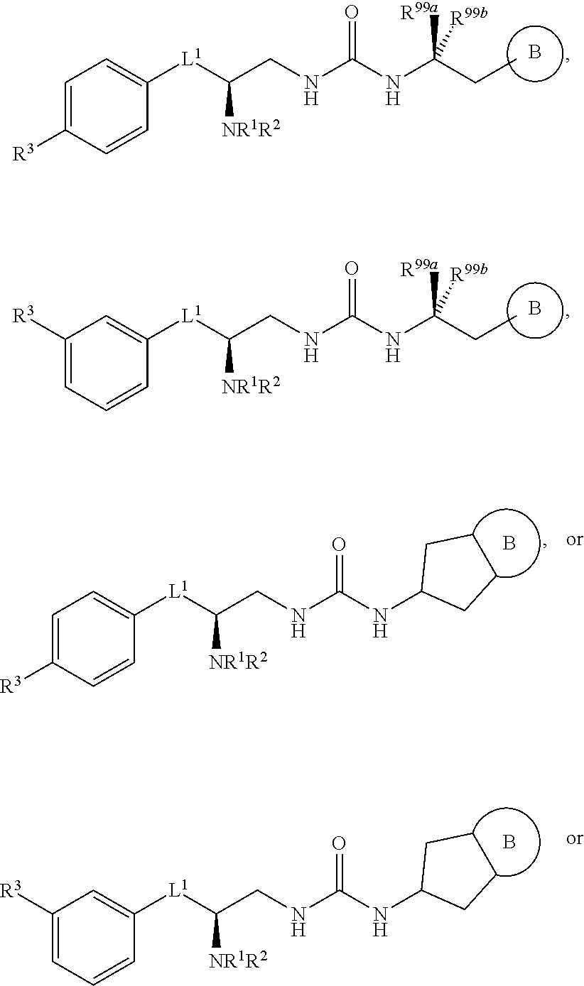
[L1](C(CNC(NC(CC)([R99a])[R99b])=O)[NR1R2])C1=CC=C([R3])C=C1.B.[L1](C(CNC(NC(CC)([R99a])[R99b])=O)[NR1R2])C1=CC([R3])=CC=C1.B.[L1](C(CNC(NC1CCCC1)=O)[NR1R2])C1=CC=C([R3])C=C1.B.[L1](C(CNC(NC1CCCC1)=O)[NR1R2])C1=CC([R3])=CC=C1.B
